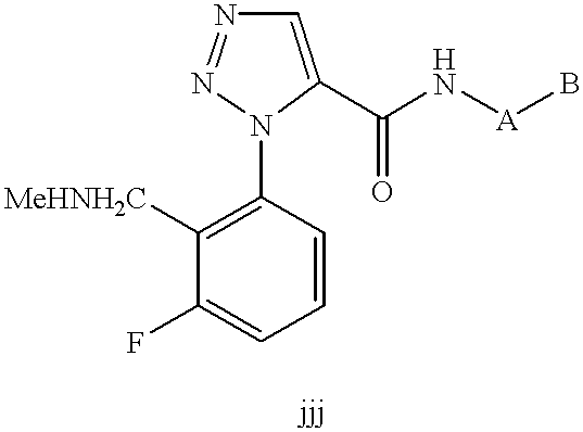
C1=CC(N2C(C(N[A]B)=O)=CN=N2)=C([MeHNH2C])C(F)=C1
